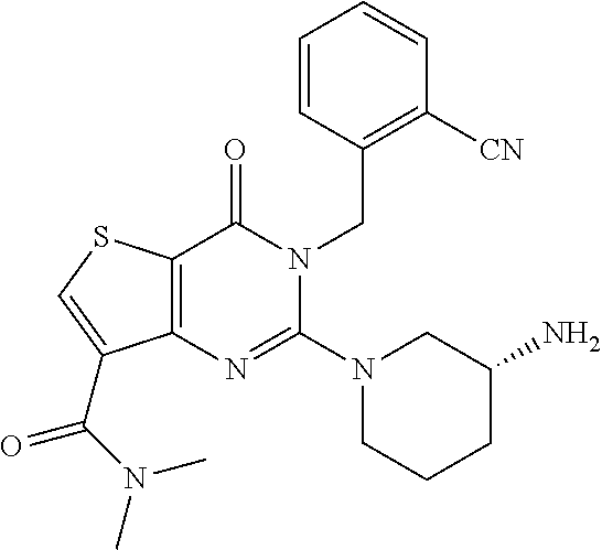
C12=C(SC=C1C(N(C)C)=O)C(=O)N(CC1=C([CN])C=CC=C1)C(N1CCCC(N)C1)=N2
